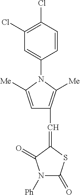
C1(Cl)=C(Cl)C=CC(N2C([Me])=CC(C=C3SC(=O)N([Ph])C3=O)=C2[Me])=C1
